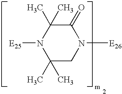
C1(C)(C)CN([E26])C(=O)C(C)(C)N1[E25]
